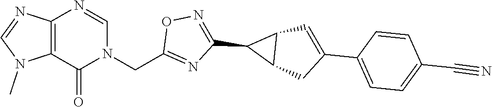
C12=C(N=CN(CC3=NC(C4C5C4C=C(C4=CC=C(C#N)C=C4)C5)=NO3)C1=O)N=CN2C
